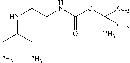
N(C(CC)CC)CCNC(OC(C)(C)C)=O
